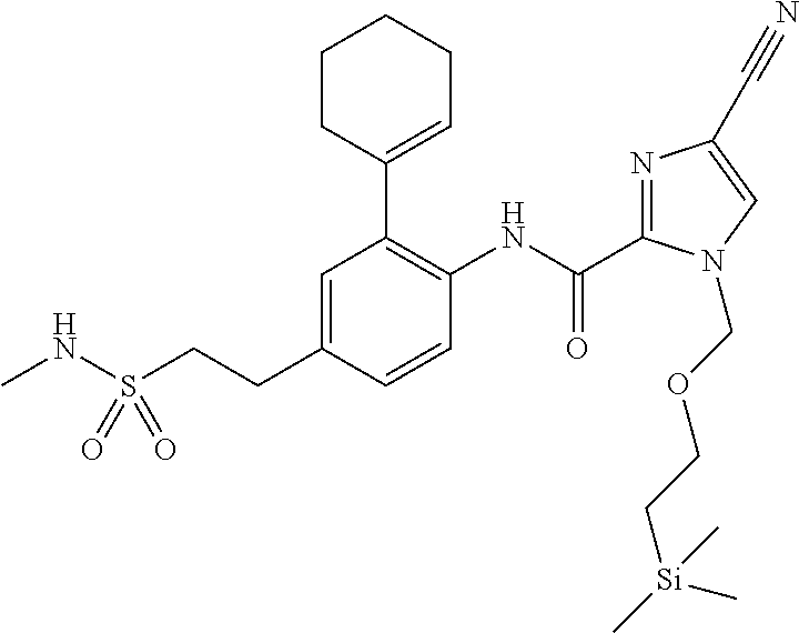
C1=C(CCS(NC)(=O)=O)C=CC(NC(C2=NC(C#N)=CN2COCC[Si](C)(C)C)=O)=C1C1=CCCCC1
